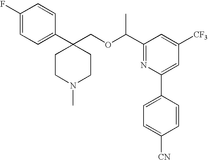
C1(F)=CC=C(C2(COC(C3=NC(C4=CC=C([CN])C=C4)=CC([CF3])=C3)C)CCN(C)CC2)C=C1
